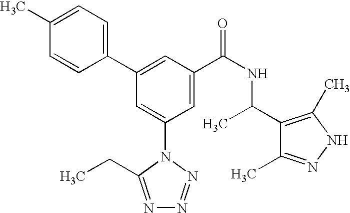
C1(C2=CC(C(NC(C3=C(C)NN=C3C)C)=O)=CC(N3C(CC)=NN=N3)=C2)=CC=C(C)C=C1
